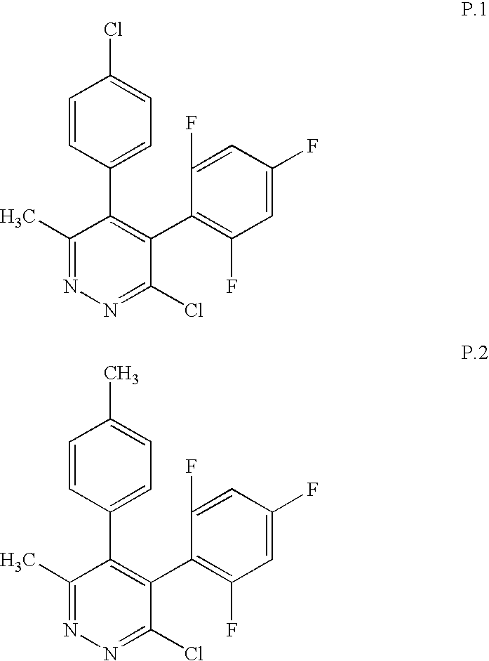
C1(C)=NN=C(Cl)C(C2=C(F)C=C(F)C=C2F)=C1C1=CC=C(Cl)C=C1.C1(C)=NN=C(Cl)C(C2=C(F)C=C(F)C=C2F)=C1C1=CC=C(C)C=C1
